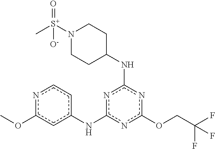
O(c1nc(NC2CCN([S+](C)(=O)[O-])CC2)nc(Nc2ccnc(OC)c2)n1)CC(F)(F)F
